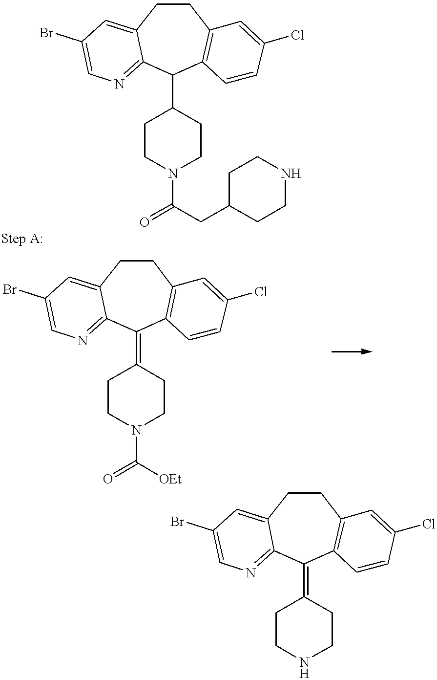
C1(C2CCN(C(=O)CC3CCNCC3)CC2)C2=C(CCC3=CC(Br)=CN=C13)C=C(Cl)C=C2.C1(=C2CCN(C(=O)[OEt])CC2)C2=C(CCC3=CC(Br)=CN=C13)C=C(Cl)C=C2.C1(=C2CCNCC2)C2=C(CCC3=CC(Br)=CN=C13)C=C(Cl)C=C2
